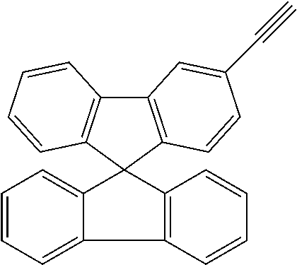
C12=C(C3(C4=C1C=CC=C4)C1=CC=CC=C1C1=C3C=CC=C1)C=CC(C#C)=C2
